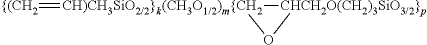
[{(CH2]=[CH)CH3SiO2/2}k(CH3O1/2)m{CH2]1[CHCH2O(CH2)3SiO3/2}p]O1
